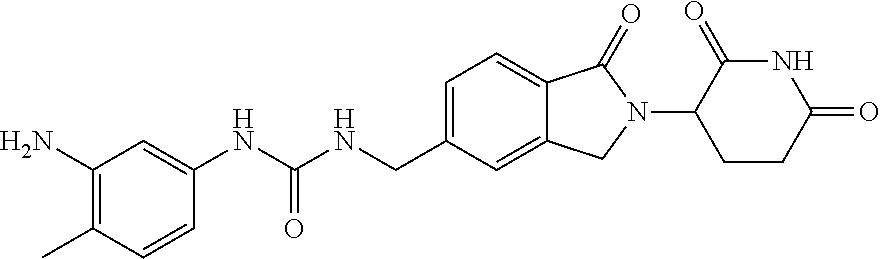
C1(C)=C(N)C=C(NC(NCC2=CC=C3C(=C2)CN(C2CCC(=O)NC2=O)C3=O)=O)C=C1
